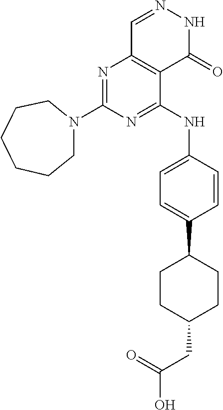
N1=C(NC2=CC=C(C3CCC(CC(O)=O)CC3)C=C2)C2=C(N=C1N1CCCCCC1)C=NNC2=O
